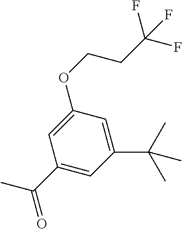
C1(C(C)(C)C)=CC(OCCC(F)(F)F)=CC(C(=O)C)=C1
